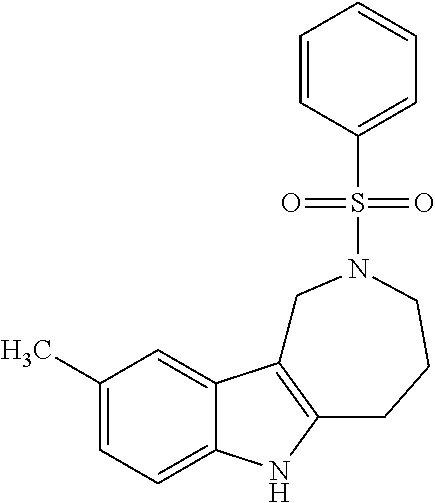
C1(C)=CC=C2C(=C1)C1=C(N2)CCCN(S(C2=CC=CC=C2)(=O)=O)C1
